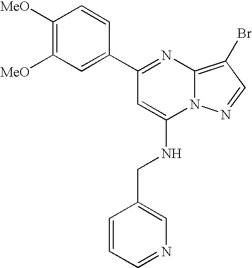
C1(C2=NC3=C(Br)C=NN3C(NCC3=CN=CC=C3)=C2)=CC([MeO])=C([MeO])C=C1
